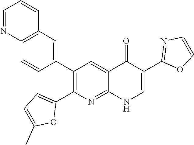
C12=C(C=C(C3=C(C4=CC=C(C)O4)N=C4C(=C3)C(=O)C(C3=NC=CO3)=CN4)C=C1)C=CC=N2
